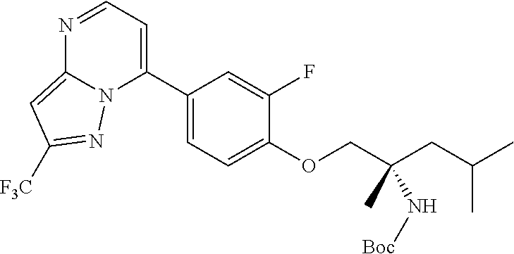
N1=CC=C(C2=CC=C(OCC(CC(C)C)(C)N[Boc])C(F)=C2)N2C1=CC([F3C])=N2
